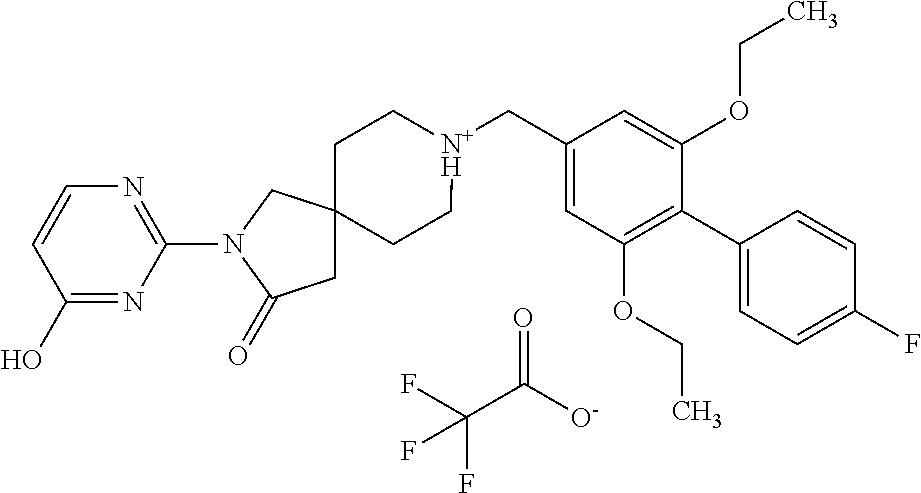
FC(C([O-])=O)(F)F.C1C[N+H](CC2=CC(OCC)=C(C3=CC=C(F)C=C3)C(OCC)=C2)CCC12CC(=O)N(C1=NC=CC(O)=N1)C2
